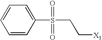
C1=CC=CC(S(=O)(=O)CC[X1])=C1
